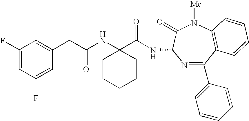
C1(CC(NC2(C(NC3N=C(C4=CC=CC=C4)C4=C(N([Me])C3=O)C=CC=C4)=O)CCCCC2)=O)=CC(F)=CC(F)=C1
